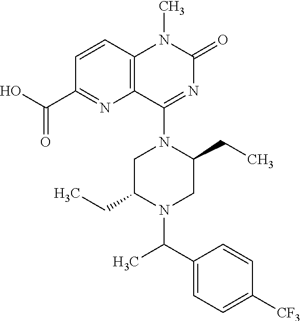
C1=C(C(C)N2CC(CC)N(C3=NC(=O)N(C)C4=C3N=C(C(=O)O)C=C4)CC2CC)C=CC([CF3])=C1
